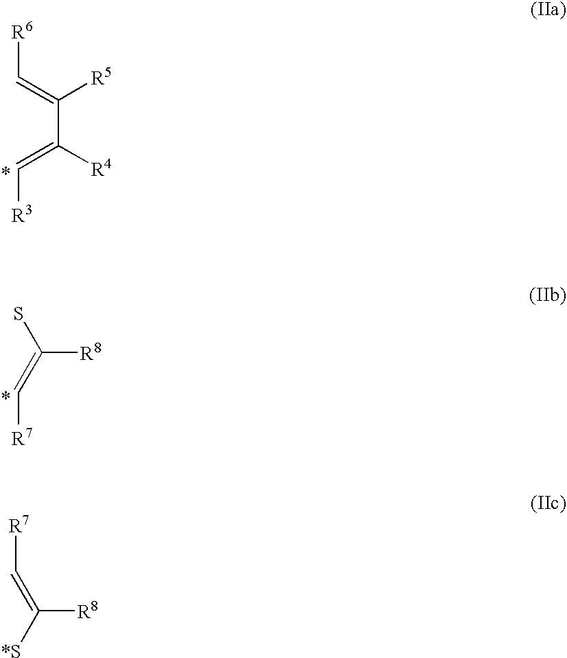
C(=C(C(=C[R6])[R5])[R4])[R3].SC(=C[R7])[R8].[R7]C=C([*S])[R8]
